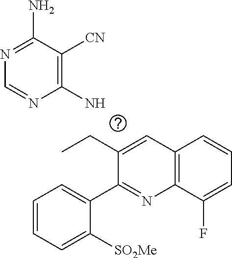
C12=C(C(F)=CC=C1)N=C(C1=CC=CC=C1[SO2Me])C(CC)=C2.NC1=C([CN])C(N)=NC=N1
